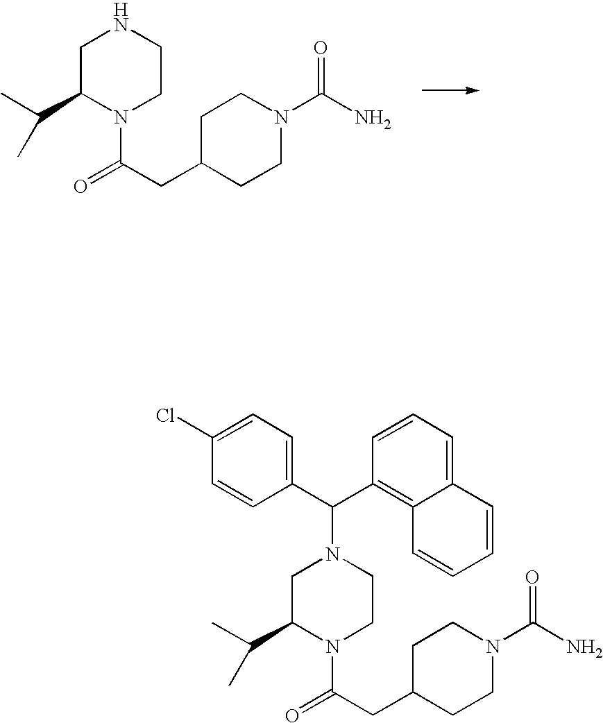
N1CC(C(C)C)N(C(CC2CCN(C(N)=O)CC2)=O)CC1.C1=C(Cl)C=CC(C(C2=C3C(=CC=C2)C=CC=C3)N2CC(C(C)C)N(C(CC3CCN(C(N)=O)CC3)=O)CC2)=C1
